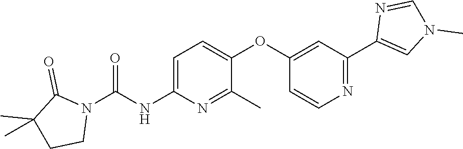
C1=C(NC(N2C(=O)C(C)(C)CC2)=O)N=C(C)C(OC2=CC(C3=CN(C)C=N3)=NC=C2)=C1
